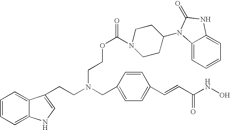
C1=CC=C2C(=C1)C(CCN(CC1=CC=C(C=CC(NO)=O)C=C1)CCOC(=O)N1CCC(N3C4=CC=CC=C4NC3=O)CC1)=CN2
